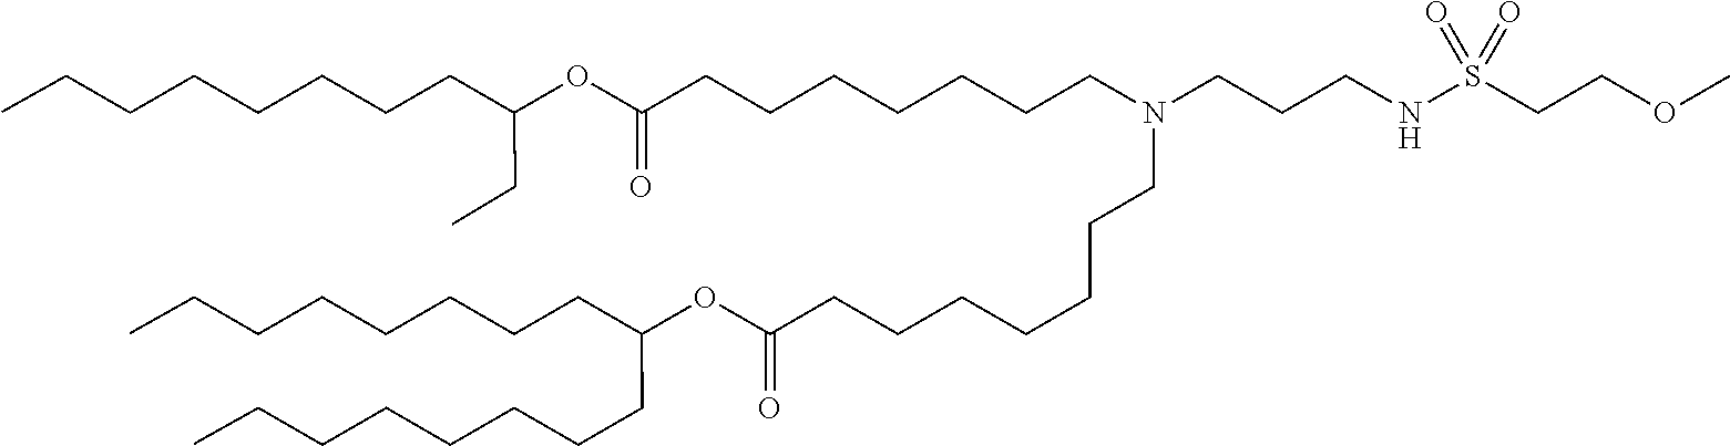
O(C(=O)CCCCCCCN(CCCCCCCC(OC(CCCCCCCC)CCCCCCCC)=O)CCCNS(CCOC)(=O)=O)C(CC)CCCCCCCC
